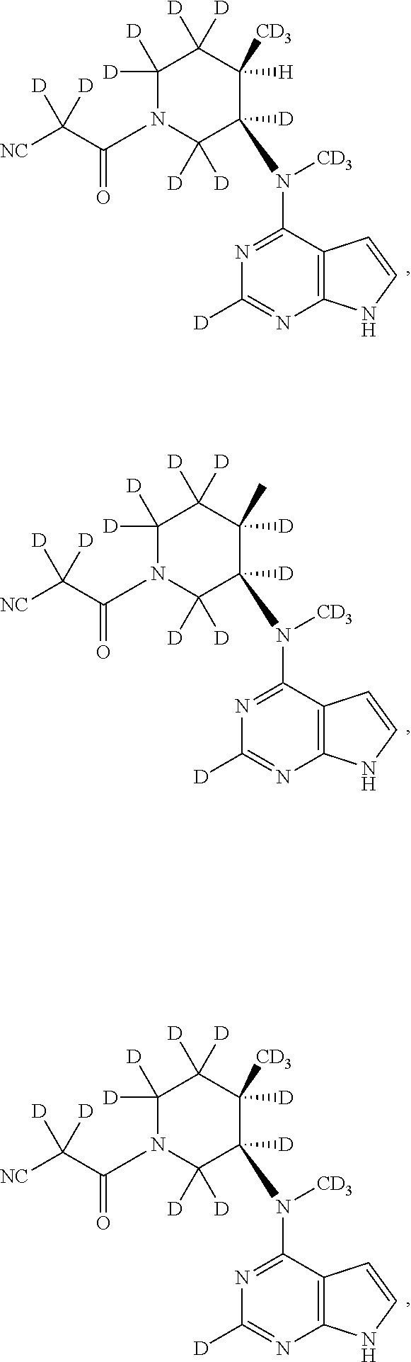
C12=C(C(N([CD3])C3([D])C([D])([D])N(C(C([NC])([D])[D])=O)C([D])([D])C([D])([D])C3([H])[CD3])=NC([D])=N1)C=CN2.C12=C(C(N([CD3])C3([D])C([D])([D])N(C(C([NC])([D])[D])=O)C([D])([D])C([D])([D])C3([D])C)=NC([D])=N1)C=CN2.C12=C(C(N([CD3])C3([D])C([D])([D])N(C(C([NC])([D])[D])=O)C([D])([D])C([D])([D])C3([D])[CD3])=NC([D])=N1)C=CN2
